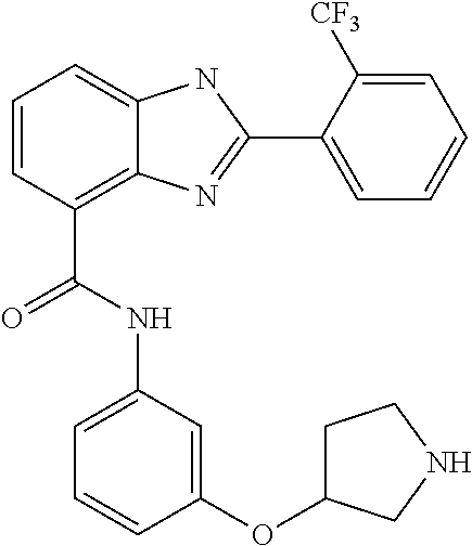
C1=CC(C(NC2=CC=CC(OC3CCNC3)=C2)=O)=C2C(=C1)NC(C1=CC=CC=C1[CF3])=N2
